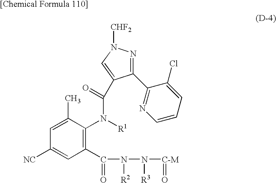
C1(C2=NC=CC=C2Cl)=NN([CHF2])C=C1C(N(C1=C(C(=O)N(N([C-M]=O)[R3])[R2])C=C([NC])C=C1C)[R1])=O
